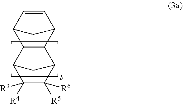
C1=CC2C3C(C1C2)C1C([R5])([R6])C([R4])([R3])C3C1
